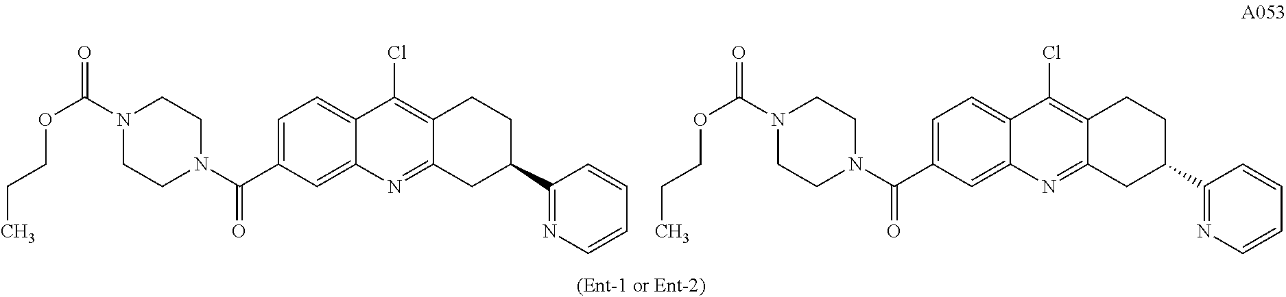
C1=C(C(N2CCN(C(=O)OCCC)CC2)=O)C=C2C(=C1)C(Cl)=C1C(=N2)CC(C2=NC=CC=C2)CC1.C1=C(C(N2CCN(C(=O)OCCC)CC2)=O)C=C2C(=C1)C(Cl)=C1C(=N2)CC(C2=NC=CC=C2)CC1
